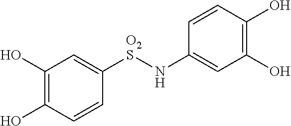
C1(O)=C(O)C=CC([O2S]NC2=CC(O)=C(O)C=C2)=C1
